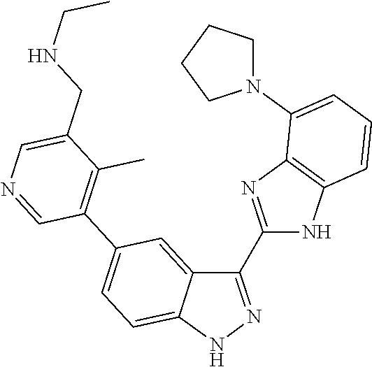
C1(CNCC)=CN=CC(C2=CC=C3C(=C2)C(C2=NC4=C(N2)C=CC=C4N2CCCC2)=NN3)=C1C
